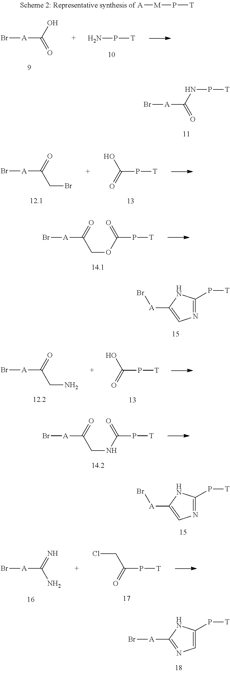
Br[A]C(=O)NP[T].N1=C(P[T])NC([A]Br)=C1.Br[A]C(=O)O.NP[T].Br[A]C(CBr)=O.C(P[T])(O)=O.Br[A]C(COC(P[T])=O)=O.Br[A]C(CNC(P[T])=O)=O.N1=C(P[T])NC([A]Br)=C1.Br[A]C(CN)=O.C(P[T])(O)=O.C1=C(P[T])NC([A]Br)=N1.[A][M]P[T].C(P[T])(CCl)=O.Br[A]C(=N)N
